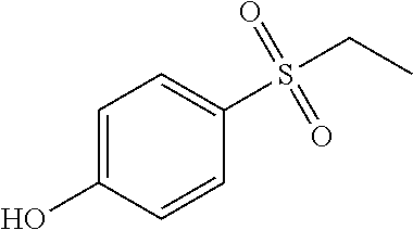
C1=C(O)C=CC(S(=O)(=O)CC)=C1
